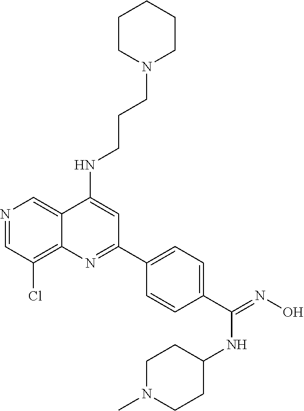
N1=CC(Cl)=C2C(=C1)C(NCCCN1CCCCC1)=CC(C1=CC=C(C(=NO)NC3CCN(C)CC3)C=C1)=N2
